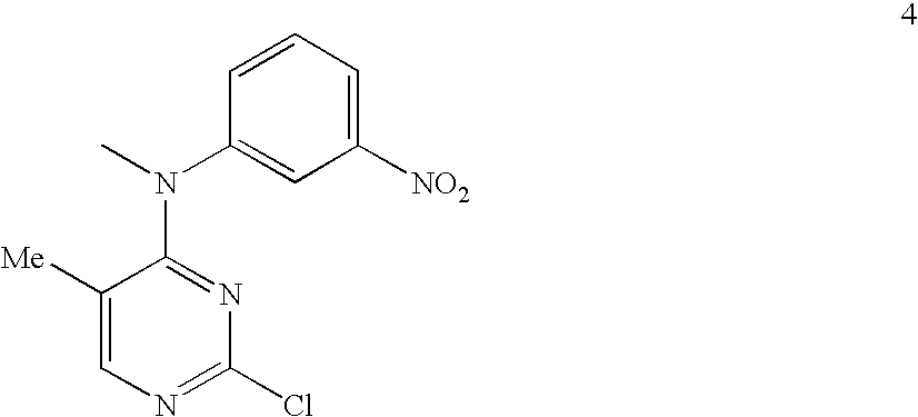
C1=CC=C([NO2])C=C1N(C1=NC(Cl)=NC=C1[Me])C
